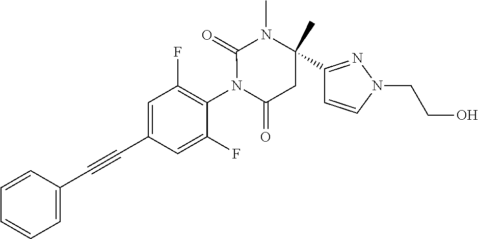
C1=CC(C#CC2=CC(F)=C(N3C(=O)CC(C4=NN(CCO)C=C4)(C)N(C)C3=O)C(F)=C2)=CC=C1
